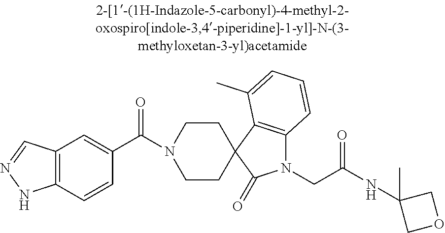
C1CC2(CCN1C(=O)C1=CC3=C(C=C1)NN=C3)C1=C(N(CC(NC3(C)COC3)=O)C2=O)C=CC=C1C
